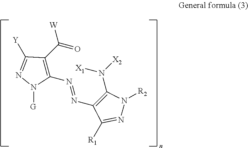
C1(C(=O)[W])=C(N=NC2=C(N([X1])[X2])N([R2])N=C2[R1])N([G])N=C1[Y]
